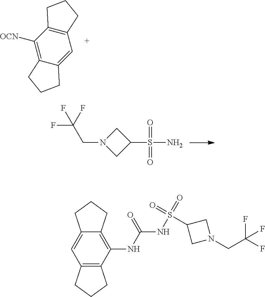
C1([OCN])=C2C(=CC3=C1CCC3)CCC2.C1N(CC(F)(F)F)CC1S(N)(=O)=O.C12=C(NC(=O)NS(=O)(=O)C3CN(CC(F)(F)F)C3)C3=C(C=C1CCC2)CCC3
